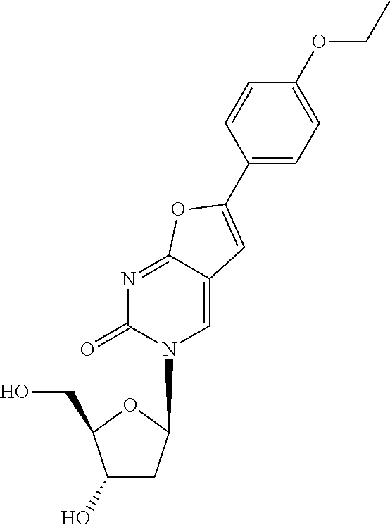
C1(C2=CC3=CN(C4CC(O)C(CO)O4)C(=O)N=C3O2)=CC=C(OCC)C=C1
